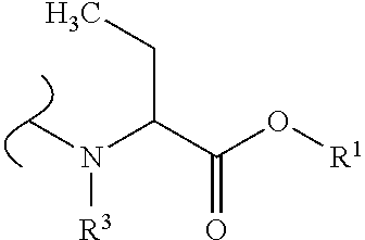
C(C(O[R1])=O)(N(C)[R3])CC
